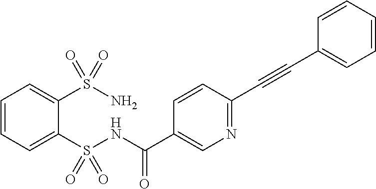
C1=CC=C(S(NC(C2=CN=C(C#CC3=CC=CC=C3)C=C2)=O)(=O)=O)C(S(N)(=O)=O)=C1
